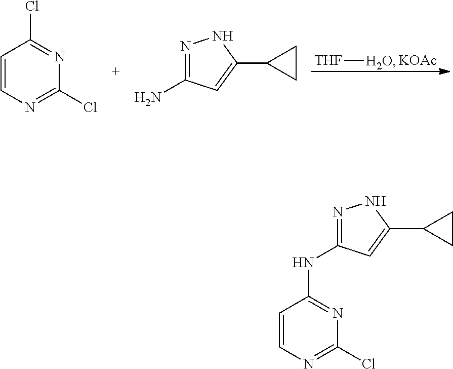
[THF][H2O].[KOAc].C1=CN=C(Cl)N=C1Cl.N1=C(N)C=C(C2CC2)N1.C1=CN=C(Cl)N=C1NC1=NNC(C2CC2)=C1
